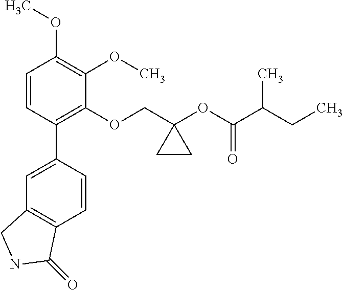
C1=CC(C2=CC3=C(C=C2)C(=O)NC3)=C(OCC2(OC(C(CC)C)=O)CC2)C(OC)=C1OC
